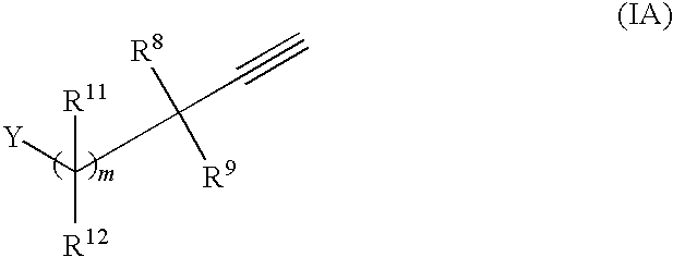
[Y]C(C([R9])([R8])C#C)([R12])[R11]
